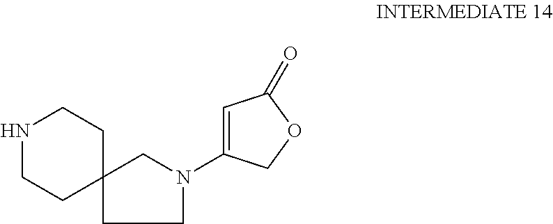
N1CCC2(CC1)CCN(C1=CC(=O)OC1)C2
